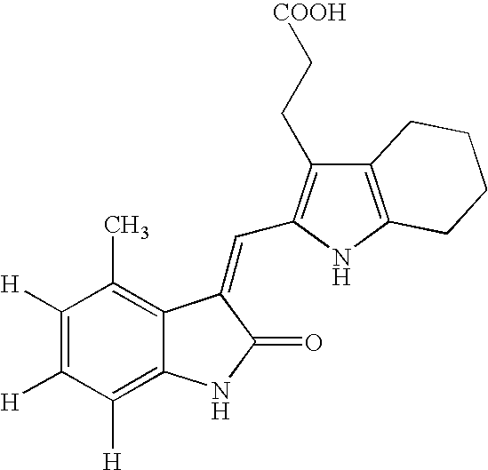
C1([H])=C([H])C([H])=C2C(=C1C)C(=CC1=C(CC[COOH])C3=C(N1)CCCC3)C(=O)N2
